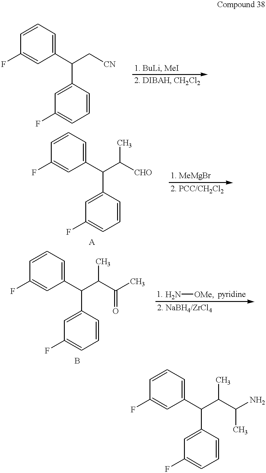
C1(C(C[CN])C2=CC(F)=CC=C2)=CC=CC(F)=C1.C1(C(C([CHO])C)C2=CC(F)=CC=C2)=CC=CC(F)=C1.C1(C(C(C(C)=O)C)C2=CC(F)=CC=C2)=CC=CC(F)=C1.N[OMe].C1(C(C(C)C(C)N)C2=CC(F)=CC=C2)=CC=CC(F)=C1
